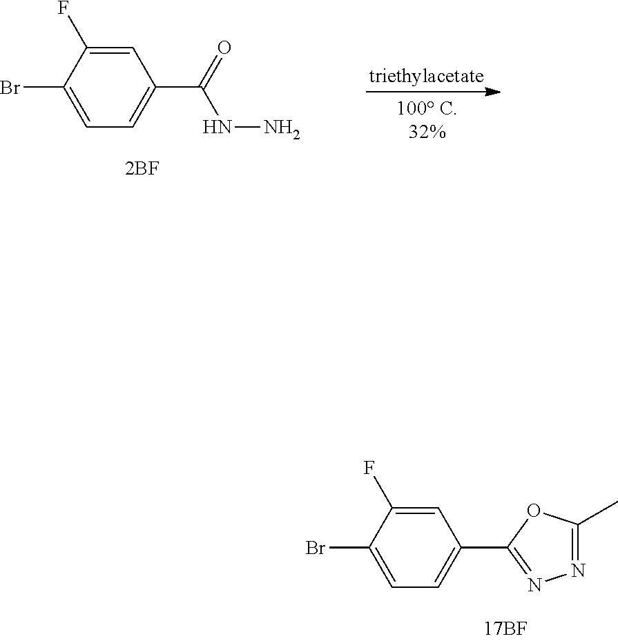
C1=C(F)C(Br)=CC=C1C1=NN=C(C)O1.C1=C(F)C(Br)=CC=C1C(=O)NN
